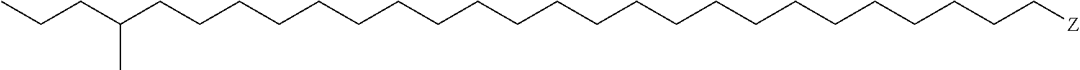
C(CCCCCCCCCCCCCCCCCCC[Z])CCCC(CCC)C
